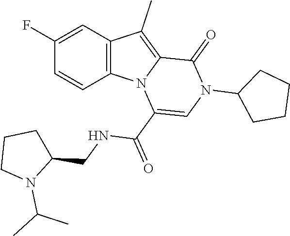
C1(F)=CC2=C(C=C1)N1C(=C2C)C(=O)N(C2CCCC2)C=C1C(=O)NCC1CCCN1C(C)C
